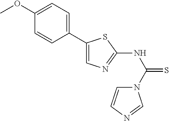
C1(C2=CN=C(NC(=S)N3C=CN=C3)S2)=CC=C(OC)C=C1
